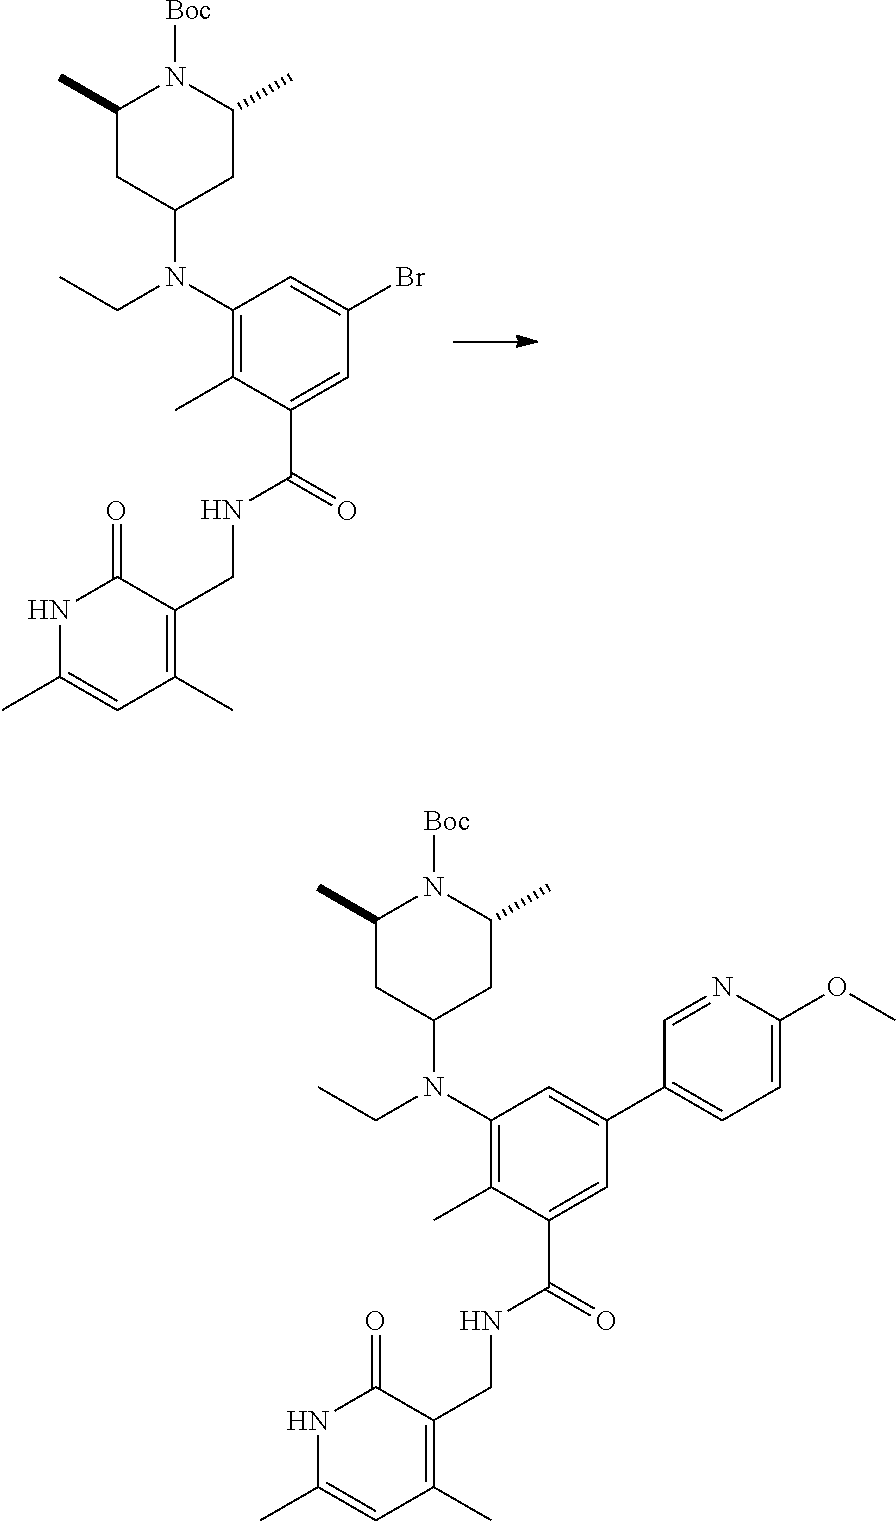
C1(C)CC(N(C2=C(C)C(C(NCC3=C(C)C=C(C)NC3=O)=O)=CC(Br)=C2)CC)CC(C)N1[Boc].C1(C)CC(N(C2=C(C)C(C(NCC3=C(C)C=C(C)NC3=O)=O)=CC(C3=CC=C(OC)N=C3)=C2)CC)CC(C)N1[Boc]
